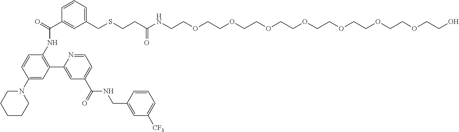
N1(C2=CC(C3=CC(C(=O)NCC4=CC([CF3])=CC=C4)=CC=N3)=C(NC(C3=CC(CSCCC(NCCOCCOCCOCCOCCOCCOCCOCCO)=O)=CC=C3)=O)C=C2)CCCCC1
